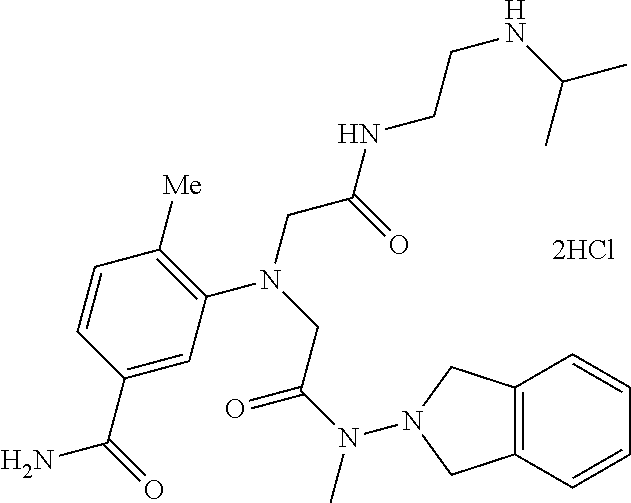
[2HCl].C1=C(C(=O)N)C=CC([Me])=C1N(CC(NCCNC(C)C)=O)CC(N(C)N1CC2=C(C=CC=C2)C1)=O
